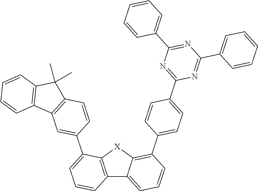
C12=C([X]C3=C(C4=CC=C(C5=NC(C6=CC=CC=C6)=NC(C6=CC=CC=C6)=N5)C=C4)C=CC=C13)C(C1=CC3=C(C=C1)C(C)(C)C1=C3C=CC=C1)=CC=C2
